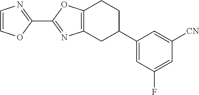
C12=C(CC(C3=CC(F)=CC([CN])=C3)CC1)N=C(C1=NC=CO1)O2
